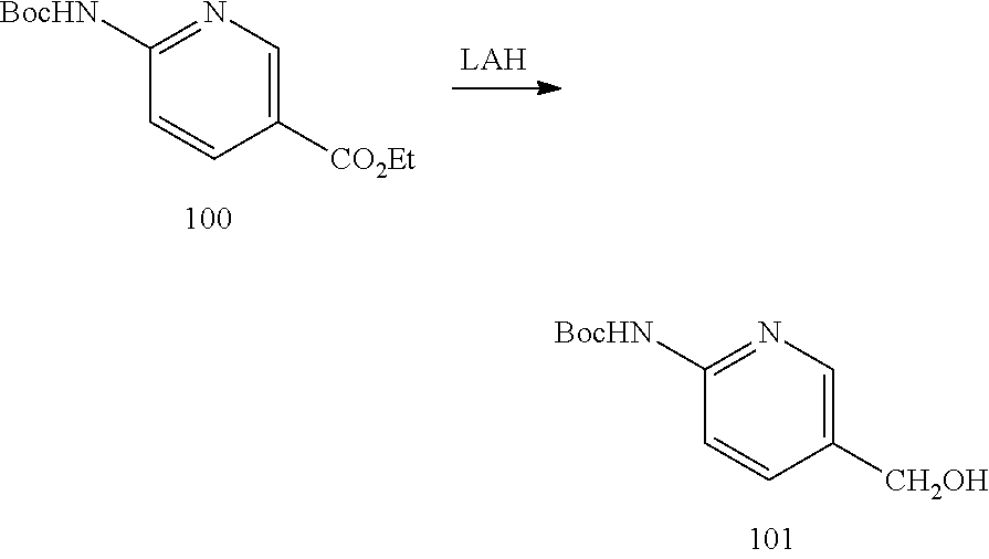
C1([CH2OH])=CN=C([BocHN])C=C1.C1([CO2Et])=CN=C([BocHN])C=C1
